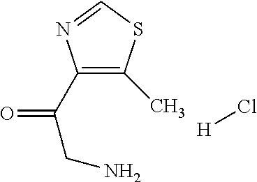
C1(C(=O)CN)=C(C)SC=N1.[H]Cl
